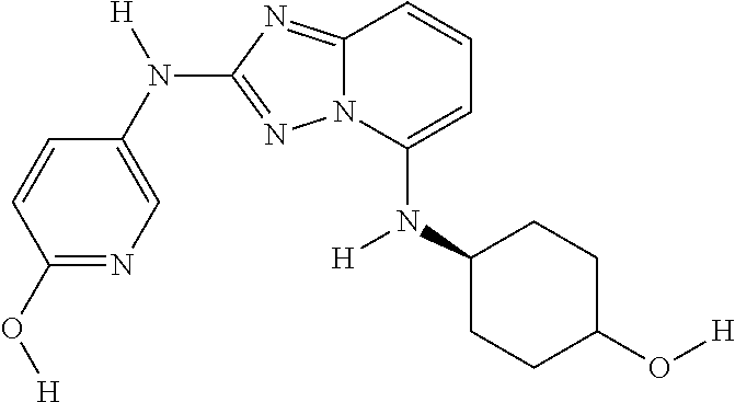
C1=CC(O[H])=NC=C1N([H])C1=NN2C(=N1)C=CC=C2N(C1CCC(O[H])CC1)[H]
